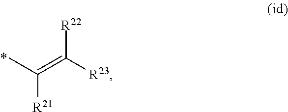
CC(=C([R23])[R22])[R21]
